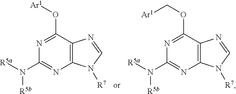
N1=C(O[Ar1])C2=C(N=C1N([R5b])[R5a])N([R7])C=N2.N1=C(OC[Ar1])C2=C(N=C1N([R5b])[R5a])N([R7])C=N2
